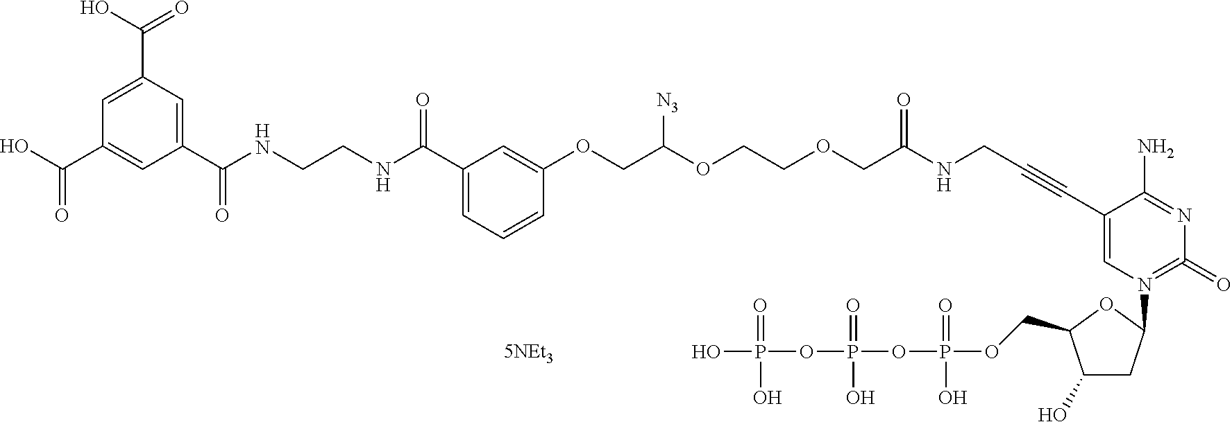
C1(C(NCCNC(C2=CC(C(=O)O)=CC(C(O)=O)=C2)=O)=O)=CC=CC(OCC(OCCOCC(NCC#CC2=CN(C3CC(O)C(COP(=O)(O)OP(=O)(O)OP(O)(=O)O)O3)=C(=O)N=C2N)=O)[N3])=C1
